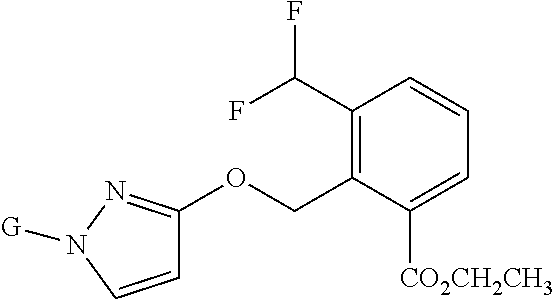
C1=CN([G])N=C1OCC1=C(C(F)F)C=CC=C1[CO2CH2CH3]
